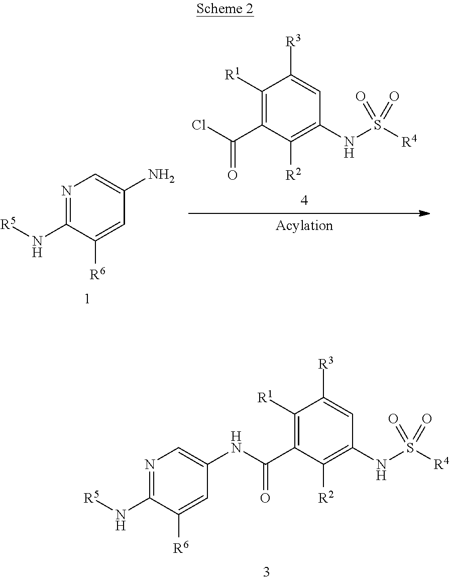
C1([R1])=C(C(NC2=CN=C(N[R5])C([R6])=C2)=O)C([R2])=C(NS([R4])(=O)=O)C=C1[R3].C1([R1])=C(C(Cl)=O)C([R2])=C(NS(=O)([R4])=O)C=C1[R3].N1=C(N[R5])C([R6])=CC(N)=C1
